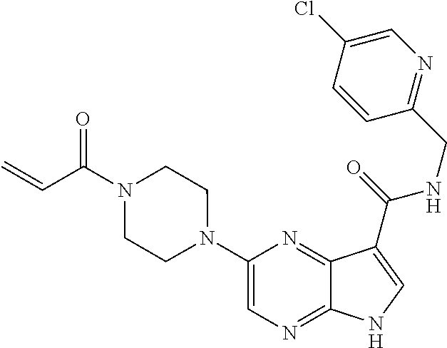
C1(N2CCN(C(C=C)=O)CC2)=CN=C2C(=N1)C(C(=O)NCC1=NC=C(Cl)C=C1)=CN2
